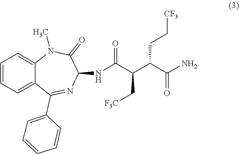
C12=CC=CC=C1C(C1=CC=CC=C1)=NC(NC(C(C(C([NH2])=O)CC[CF3])C[F3C])=O)C(=O)N2C
